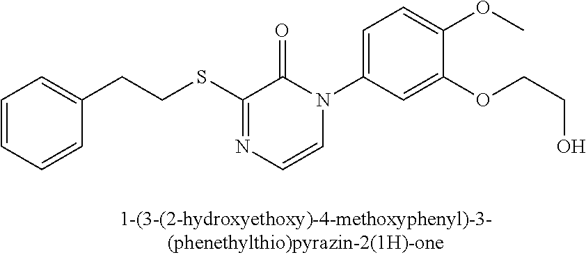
C1=CC=CC(CCSC2=NC=CN(C3=CC=C(OC)C(OCCO)=C3)C2=O)=C1
